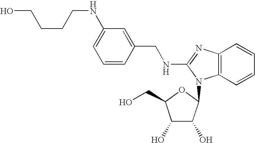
C1=C(NCCCCO)C=C(CNC2=NC3=C(N2C2C(O)C(O)C(CO)O2)C=CC=C3)C=C1
